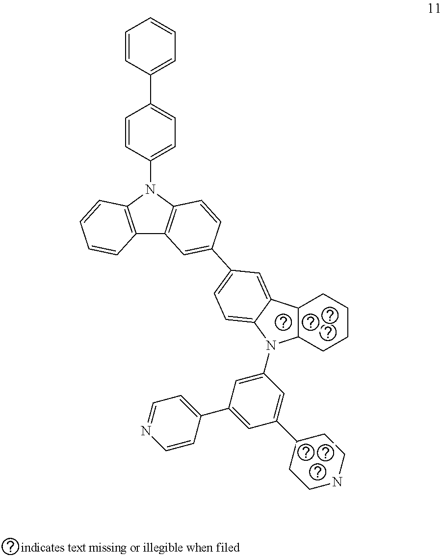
C1=CC(N2C3=C(C4=C2C=CC=C4)C=C(C2=CC=C4C(=C2)C2C(N4C4=CC(C5=CC=NC=C5)=CC(C5CCNCC5)=C4)CCCC2)C=C3)=CC=C1C1=CC=CC=C1
